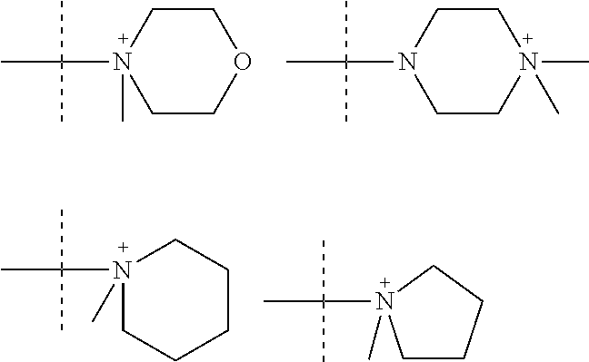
C1COCCN1(C(C)(C)C)C.C1CN(C)(C)CCN1C(C)(C)C.N1(C(C)(C)C)(C)CCCCC1.C(C)(C)(C)N1(C)CCCC1
